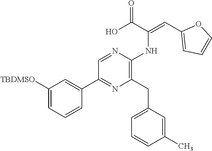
C1(C2=NC(CC3=CC=CC(C)=C3)=C(NC(=CC3=CC=CO3)C(O)=O)N=C2)=CC([TBDMSO])=CC=C1
